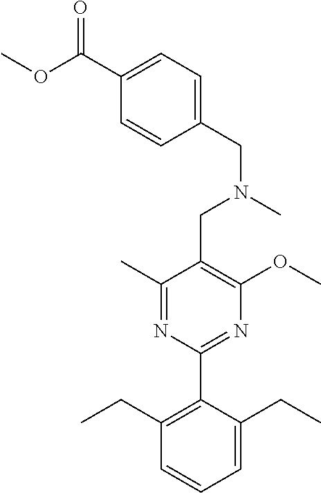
C1(C)=NC(C2=C(CC)C=CC=C2CC)=NC(OC)=C1CN(CC1=CC=C(C(=O)OC)C=C1)C
